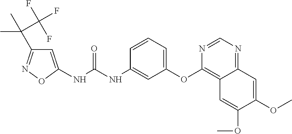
C1=C(NC(NC2=CC(OC3=C4C(=NC=N3)C=C(OC)C(OC)=C4)=CC=C2)=O)ON=C1C(C)(C)C(F)(F)F
